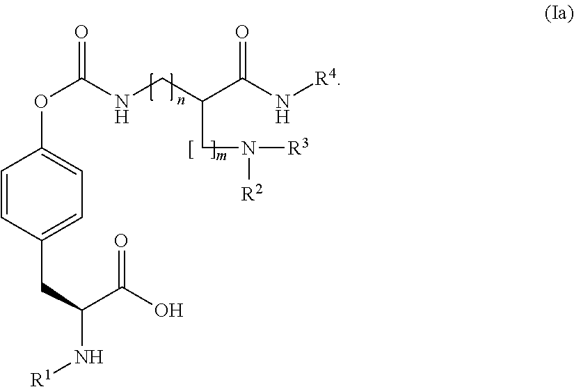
C1=CC(CC(N[R1])C(O)=O)=CC=C1OC(=O)NCC(C(N[R4])=O)CN([R2])[R3]
